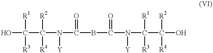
OC([R1])([R3])C([R2])([R4])N([Y])C(=O)BC(=O)N([Y])C([R1])([R3])C([R2])([R4])O
